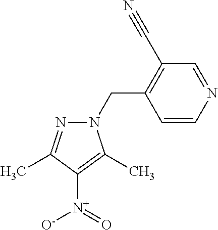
N1(CC2=C(C#N)C=NC=C2)N=C(C)C([N+](=O)[O-])=C1C
